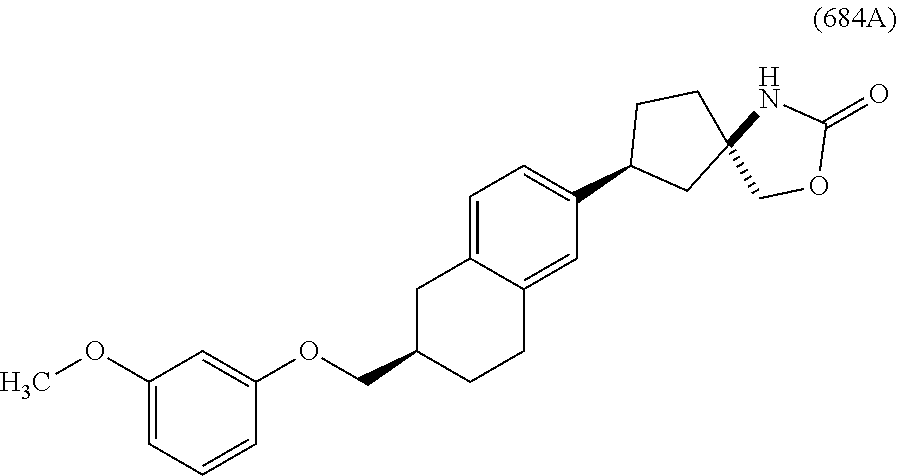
C1(OC)=CC=CC(OCC2CCC3=CC(C4CC5(CC4)COC(=O)N5)=CC=C3C2)=C1
